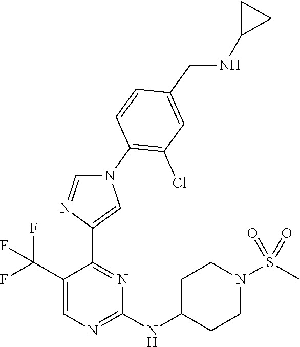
C1(C(F)(F)F)=CN=C(NC2CCN(S(C)(=O)=O)CC2)N=C1C1=CN(C2=C(Cl)C=C(CNC3CC3)C=C2)C=N1
